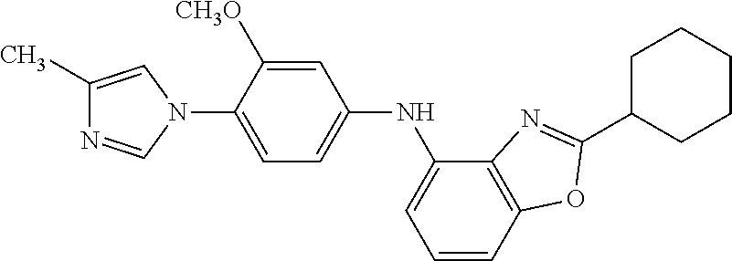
C1(C)=CN(C2=CC=C(NC3=CC=CC4=C3N=C(C3CCCCC3)O4)C=C2[CH3O])C=N1
